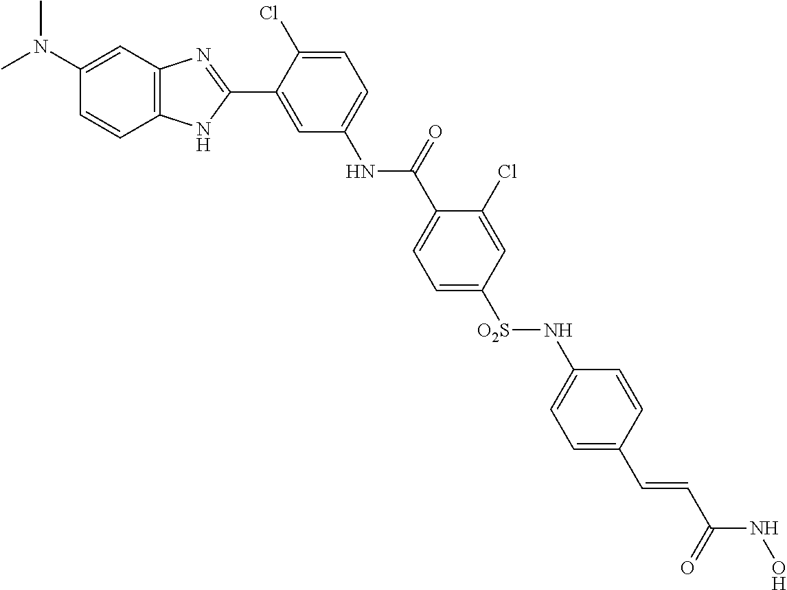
N(C1=CC=C(Cl)C(C2=NC3=C(N2)C=CC(N(C)C)=C3)=C1)C(=O)C1=CC=C([SO2]NC2=CC=C(C=CC(NO)=O)C=C2)C=C1Cl
